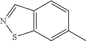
C12=C(C=NS1)C=CC(C)=C2
